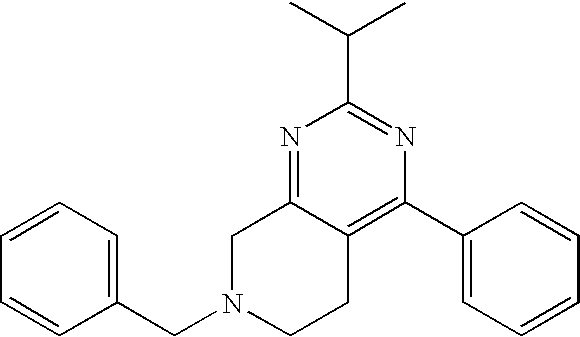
N1=C2C(=C(C3=CC=CC=C3)N=C1C(C)C)CCN(CC1=CC=CC=C1)C2
